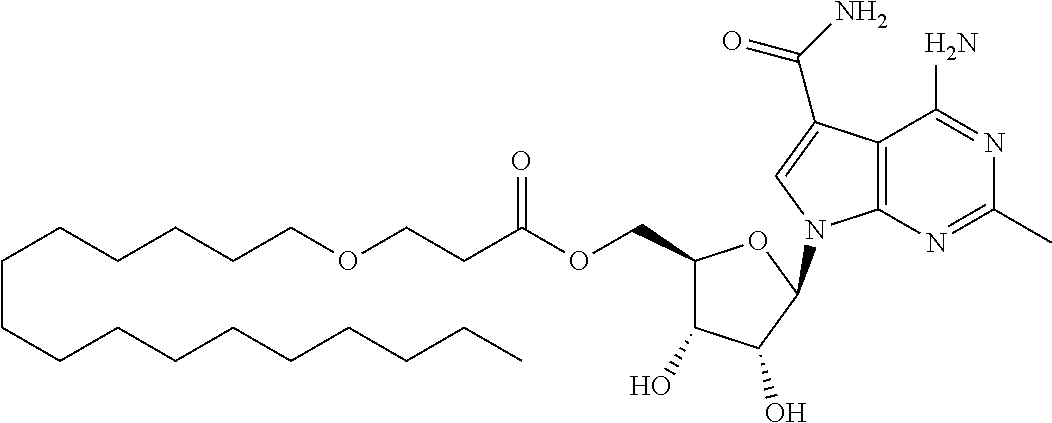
C1(COC(CCOCCCCCCCCCCCCCCCC)=O)C(O)C(O)C(N2C3=C(C(C(=O)N)=C2)C(N)=NC(C)=N3)O1
